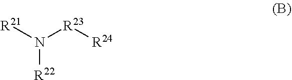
[R21]N([R23][R24])[R22]
